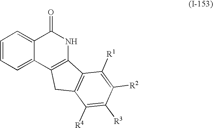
C1=CC=C2C(=C1)C(=O)NC1=C2CC2=C1C([R1])=C([R2])C([R3])=C2[R4]
